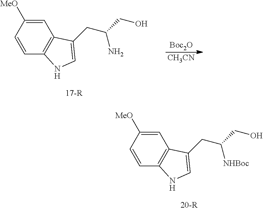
C1=C([MeO])C=CC2=C1C(CC(CO)[NHBoc])=CN2.C1=C([MeO])C=CC2=C1C(CC(CO)N)=CN2.[Boc2O].[CH3CN]
